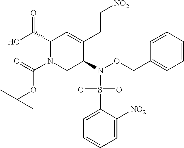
C1(C(O)=O)N(C(=O)OC(C)(C)C)CC(N(S(C2=CC=CC=C2[NO2])(=O)=O)OCC2=CC=CC=C2)C(CC[NO2])=C1
